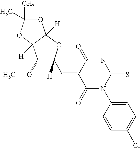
O1C(C)(C)OC2([H])C1([H])OC(C=C1C(=O)N(C3=CC=C(Cl)C=C3)C(=S)NC1=O)([H])C2OC
